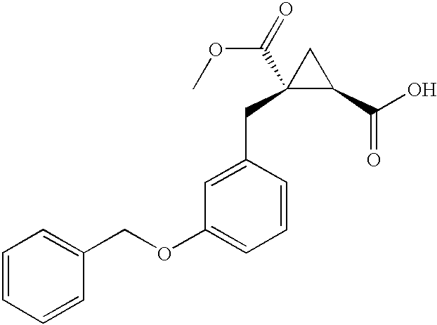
C1=CC=CC(COC2=CC=CC(CC3(C(=O)OC)C(C(O)=O)C3)=C2)=C1
